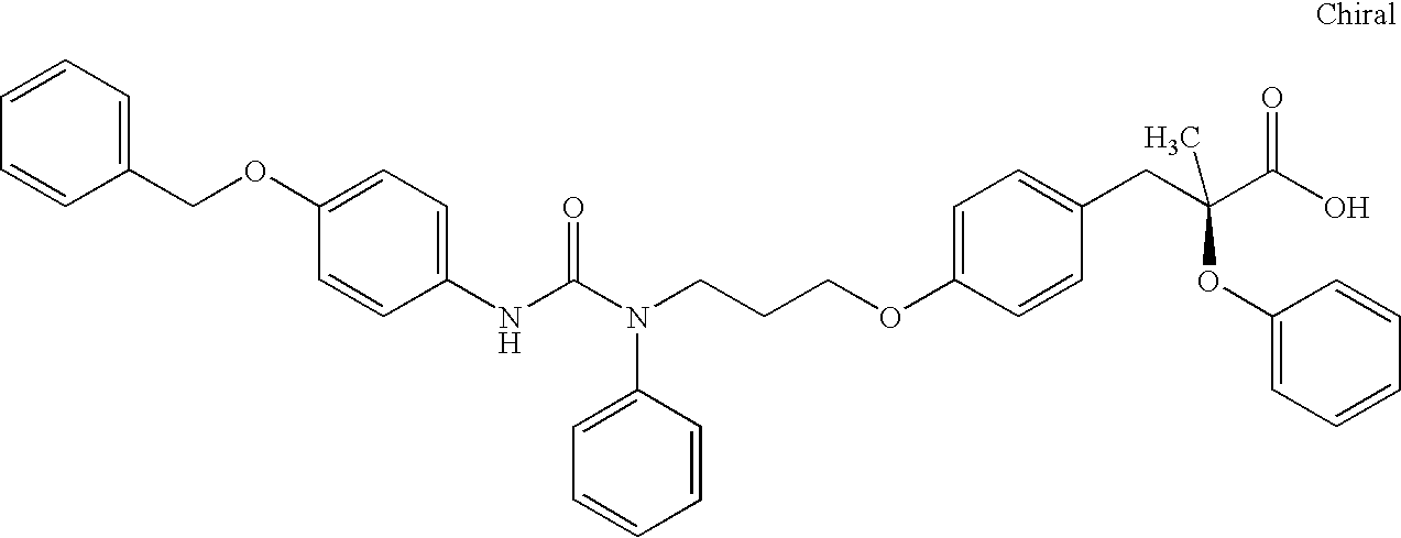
N(C(N(CCCOC1=CC=C(CC(C(O)=O)(OC2=CC=CC=C2)C)C=C1)C1=CC=CC=C1)=O)C1=CC=C(OCC2=CC=CC=C2)C=C1
